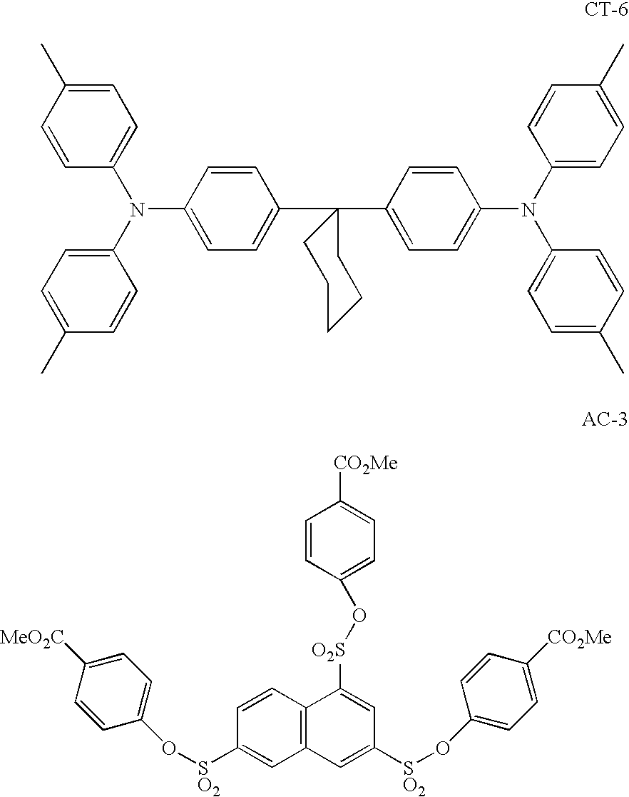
C1=CC(N(C2=CC=C(C)C=C2)C2=CC=C(C)C=C2)=CC=C1C1(C2=CC=C(N(C3=CC=C(C)C=C3)C3=CC=C(C)C=C3)C=C2)CCCCC1.C1=CC2=C(C=C1[SO2]OC1=CC=C([MeO2C])C=C1)C=C([SO2]OC1=CC=C([CO2Me])C=C1)C=C2[O2S]OC1=CC=C([CO2Me])C=C1
